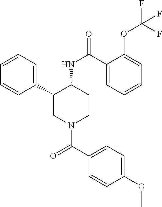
C1=CC=C(C2CN(C(C3=CC=C(OC)C=C3)=O)CCC2NC(=O)C2=CC=CC=C2OC(F)(F)F)C=C1
